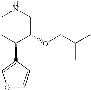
C1CC(C2=COC=C2)C(OCC(C)C)CN1
